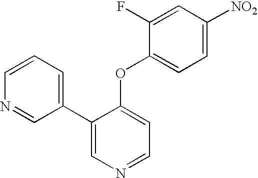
C1(C2=CC=CN=C2)=CN=CC=C1OC1=CC=C([NO2])C=C1F
